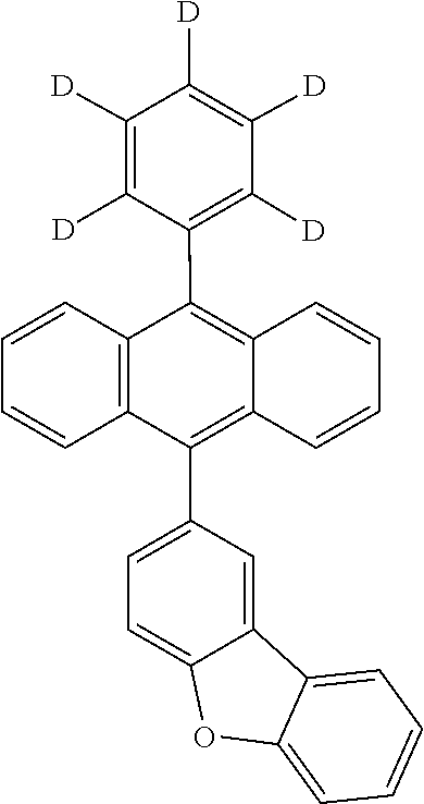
C12=CC=CC=C1OC1=CC=C(C3=C4C(=C(C5=C([D])C([D])=C([D])C([D])=C5[D])C5=C3C=CC=C5)C=CC=C4)C=C21
